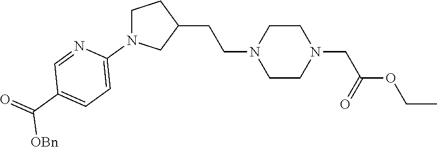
C1N(C2=CC=C(C(=O)[OBn])C=N2)CC(CCN2CCN(CC(OCC)=O)CC2)C1
